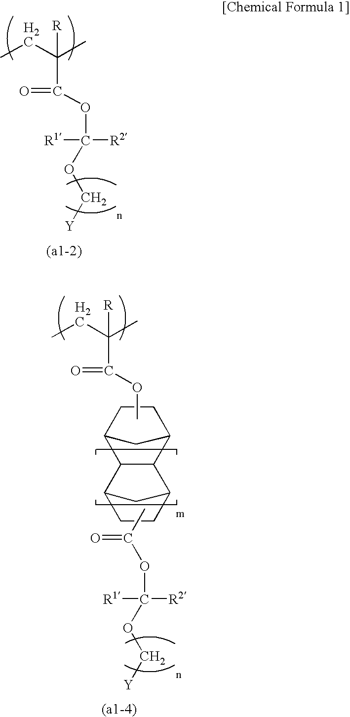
CCC(C)([R])C(=O)OC([R2])([R1])OC[Y].CCC(C)([R])C(=O)OC.C12CC(C3C1C1CC3CC1)CC2.CC(=O)OC([R2])([R1])OC[Y]
